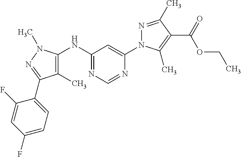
C1=C(N2N=C(C)C(C(=O)OCC)=C2C)N=CN=C1NC1=C(C)C(C2=CC=C(F)C=C2F)=NN1C
